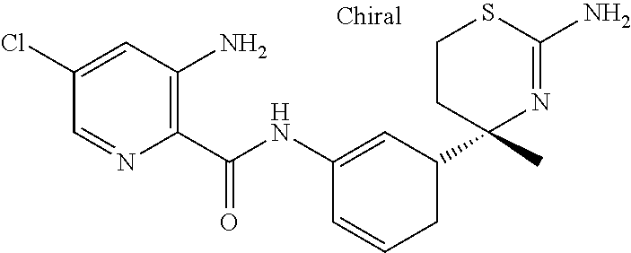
C1(NC(C2=C(N)C=C(Cl)C=N2)=O)=CC(C2(C)N=C(N)SCC2)CC=C1
